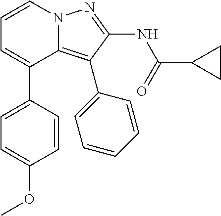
C12=C(C3=CC=CC=C3)C(NC(C3CC3)=O)=NN1C=CC=C2C1=CC=C(OC)C=C1
